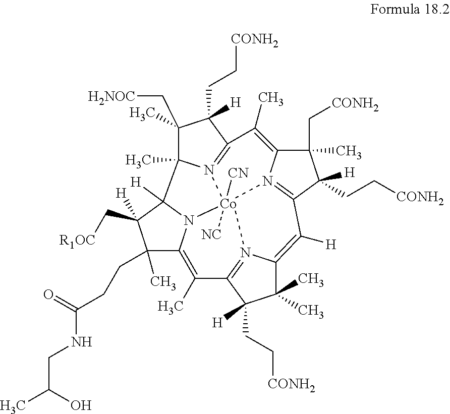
C1(C)(CCC(=O)NCC(C)O)C2=C(C)C3=N4C(=C([H])C5=N6C(=C(C)C7=N8C(C)(C([H])(N2[Co]468([CN])[NC])C1([H])C[R1OC])C(C[H2NOC])(C)C7([H])CC[CONH2])C(C)(C[CONH2])C5(CC[CONH2])[H])C(C)(C)C3(CC[CONH2])[H]
